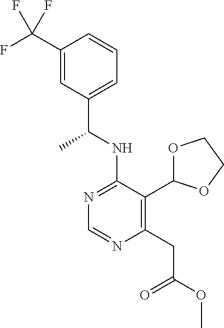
N1=C(NC(C)C2=CC=CC(C(F)(F)F)=C2)C(C2OCCO2)=C(CC(=O)OC)N=C1
